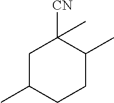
C1C(C)CCC(C)C1([CN])C
